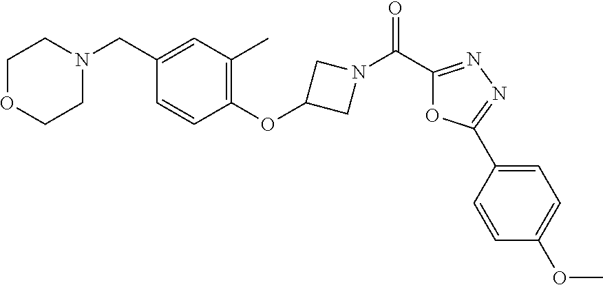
C1(C(N2CC(OC3=C(C)C=C(CN4CCOCC4)C=C3)C2)=O)=NN=C(C2=CC=C(OC)C=C2)O1
